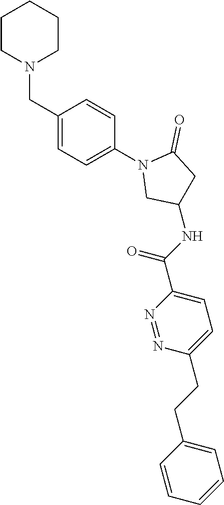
C1(CN2CCCCC2)=CC=C(N2CC(NC(C3=CC=C(CCC4=CC=CC=C4)N=N3)=O)CC2=O)C=C1
